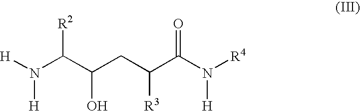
[H]N(C(C(CC(C(N([R4])[H])=O)[R3])O)[R2])[H]
